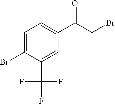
C1=C(Br)C(C(F)(F)F)=CC(C(CBr)=O)=C1
